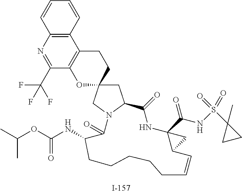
C1=CC2=C(C=C1)C1=C(C(C(F)(F)F)=N2)OC2(CC1)CC1N(C2)C(=O)C(NC(=O)OC(C)C)CCCCCC=CC2C(C(NS(C3(C)CC3)(=O)=O)=O)(NC1=O)C2
